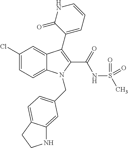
C1(Cl)=CC=C2C(=C1)C(C1=CC=CNC1=O)=C(C(NS(C)(=O)=O)=O)N2CC1=CC=C2C(=C1)NCC2
